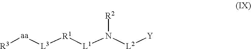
[R3][aa][L3][R1][L1]N([L2][Y])[R2]
